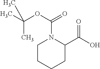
C1CCCC(C(O)=O)N1C(OC(C)(C)C)=O
